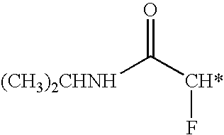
C([CH*]F)(=O)[(CH3)2CHNH]
